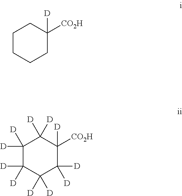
C1CCCC([D])([CO2H])C1.C1([D])([D])C([D])([D])C([D])([D])C([D])([D])C([CO2H])([D])C1([D])[D]
